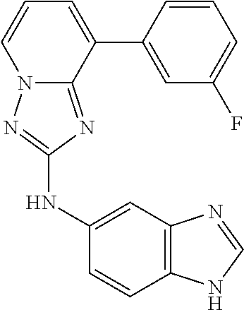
C12=NC(NC3=CC4=C(C=C3)NC=N4)=NN1C=CC=C2C1=CC(F)=CC=C1
